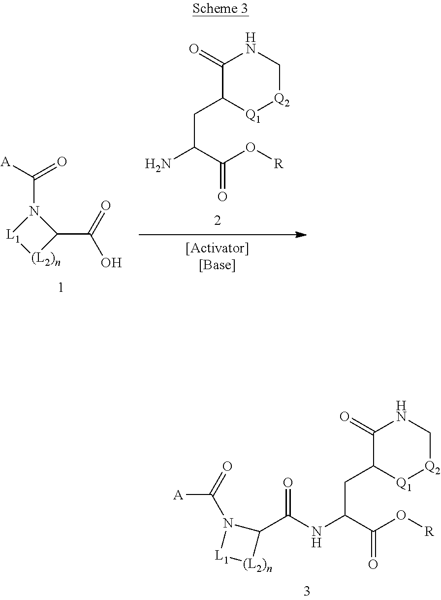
N1(C([A])=O)[L1][(L2)n]C1C(=O)O.C1(=O)C(CC(N)C(O[R])=O)[Q1][Q2]CN1.C1(=O)C(CC(NC(C2N(C(=O)[A])[L1][(L2)n]2)=O)C(O[R])=O)[Q1][Q2]CN1
